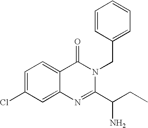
C1=C(Cl)C=C2C(=C1)C(=O)N(CC1=CC=CC=C1)C(C(CC)N)=N2
